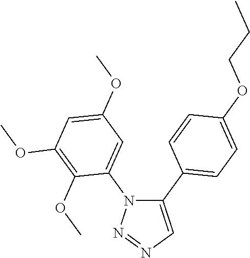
C1(C2=CC=C(OCCC)C=C2)=CN=NN1C1=CC(OC)=CC(OC)=C1OC
